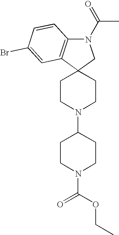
C1CN(C2CCN(C(=O)OCC)CC2)CCC12C1=C(N(C(=O)C)C2)C=CC(Br)=C1
